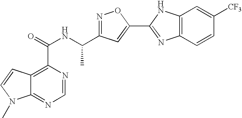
C12=NC=NC(C(=O)NC(C3=NOC(C4=NC5=C(N4)C=C([CF3])C=C5)=C3)C)=C1C=CN2C
